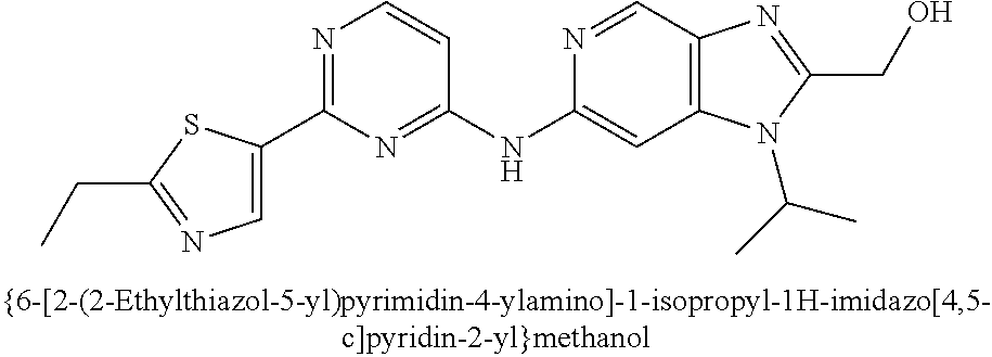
C(C1=NC2=C(N1C(C)C)C=C(NC1=NC(C3=CN=C(CC)S3)=NC=C1)N=C2)O
